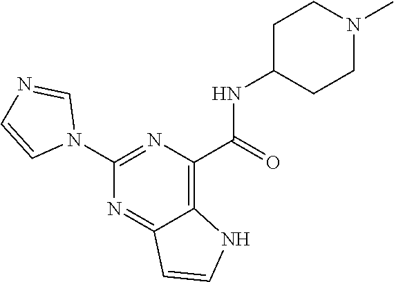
C1(NC(C2=C3C(=NC(N4C=NC=C4)=N2)C=CN3)=O)CCN(C)CC1
